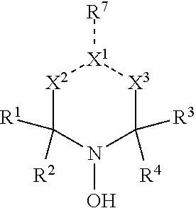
[X2]1C([R1])([R2])N(O)C([R3])([R4])[X3][X1]1[R7]
